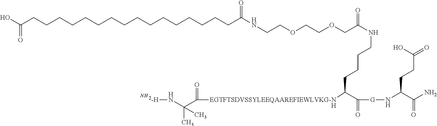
[H].N(C(C(=O)[EGTFTSDVSSYLEEQAAREFIEWLVKG-N]C(C(=O)[G]NC(CCC(O)=O)C(=O)N)CCCCNC(=O)COCCOCCNC(=O)CCCCCCCCCCCCCCCCC(O)=O)(C)C)[2-H].N
